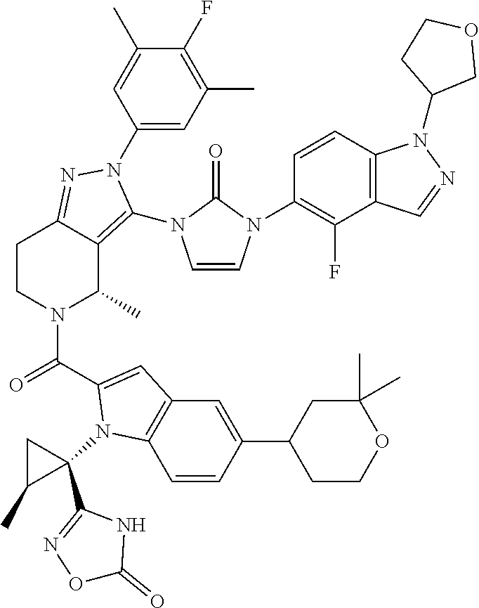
C1(F)=C(C)C=C(N2C(N3C=CN(C4=C(F)C5=C(C=C4)N(C4COCC4)N=C5)C3=O)=C3C(C)N(C(=O)C4=CC5=C(C=CC(C6CCOC(C)(C)C6)=C5)N4C4(C5=NOC(=O)N5)CC4C)CCC3=N2)C=C1C
